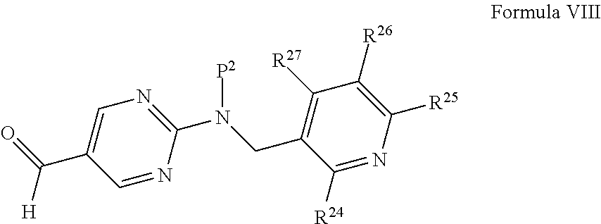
N1=C(N(CC2=C([R27])C([R26])=C([R25])N=C2[R24])[P2])N=CC(C(=O)[H])=C1
